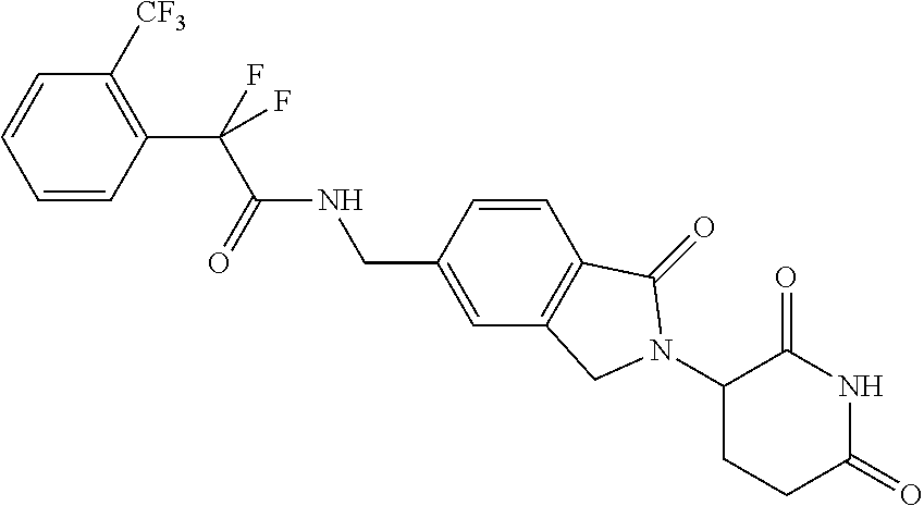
C1=CC(C(F)(C(=O)NCC2=CC3=C(C=C2)C(=O)N(C2CCC(=O)NC2=O)C3)F)=C([CF3])C=C1
